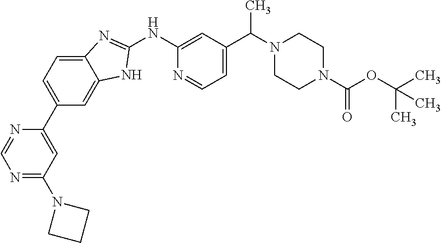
C12=CC=C(C3=CC(N4CCC4)=NC=N3)C=C1NC(NC1=CC(C(N3CCN(C(OC(C)(C)C)=O)CC3)C)=CC=N1)=N2
